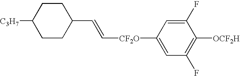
[C3H7]C1CCC(C=C[CF2O]C2=CC(F)=C([OCF2H])C(F)=C2)CC1
